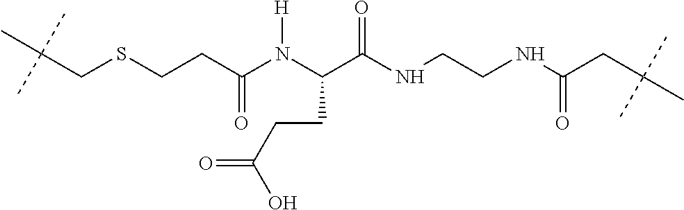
C(CSCCC(N(C(C(NCCNC(CC(C)(C)C)=O)=O)CCC(=O)O)[H])=O)(C)(C)C
